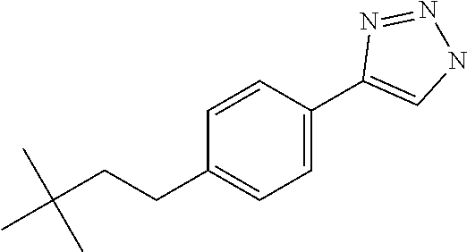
CC(CCC1=CC=C(C2=CNN=N2)C=C1)(C)C
